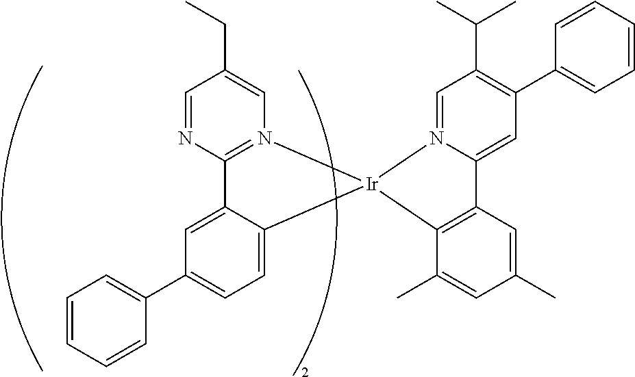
C12=N(C=C(CC)C=N1)[Ir]1(C3=CC=C(C4=CC=CC=C4)C=C23)C2=C(C3=CC(C4=CC=CC=C4)=C(C(C)C)C=N31)C=C(C)C=C2C
